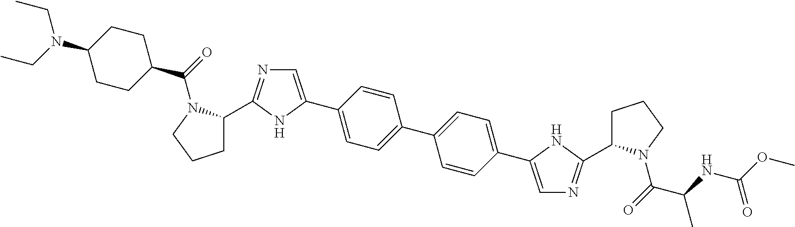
C1=C(C2=CC=C(C3=CC=C(C4=CN=C(C5CCCN5C(=O)C5CCC(N(CC)CC)CC5)N4)C=C3)C=C2)NC(C2CCCN2C(=O)C(C)NC(OC)=O)=N1
